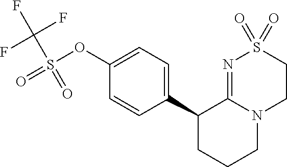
C1(OS(=O)(C(F)(F)F)=O)=CC=C(C2CCCN3C2=NS(=O)(=O)CC3)C=C1
